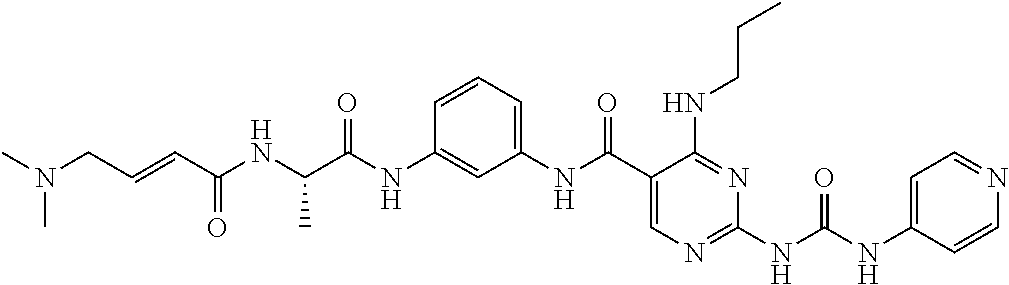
C1(C(NC2=CC=CC(NC(C(NC(C=CCN(C)C)=O)C)=O)=C2)=O)=CN=C(NC(NC2=CC=NC=C2)=O)N=C1NCCC
